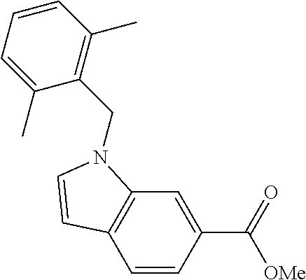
C1=CC(C([OMe])=O)=CC2=C1C=CN2CC1=C(C)C=CC=C1C
